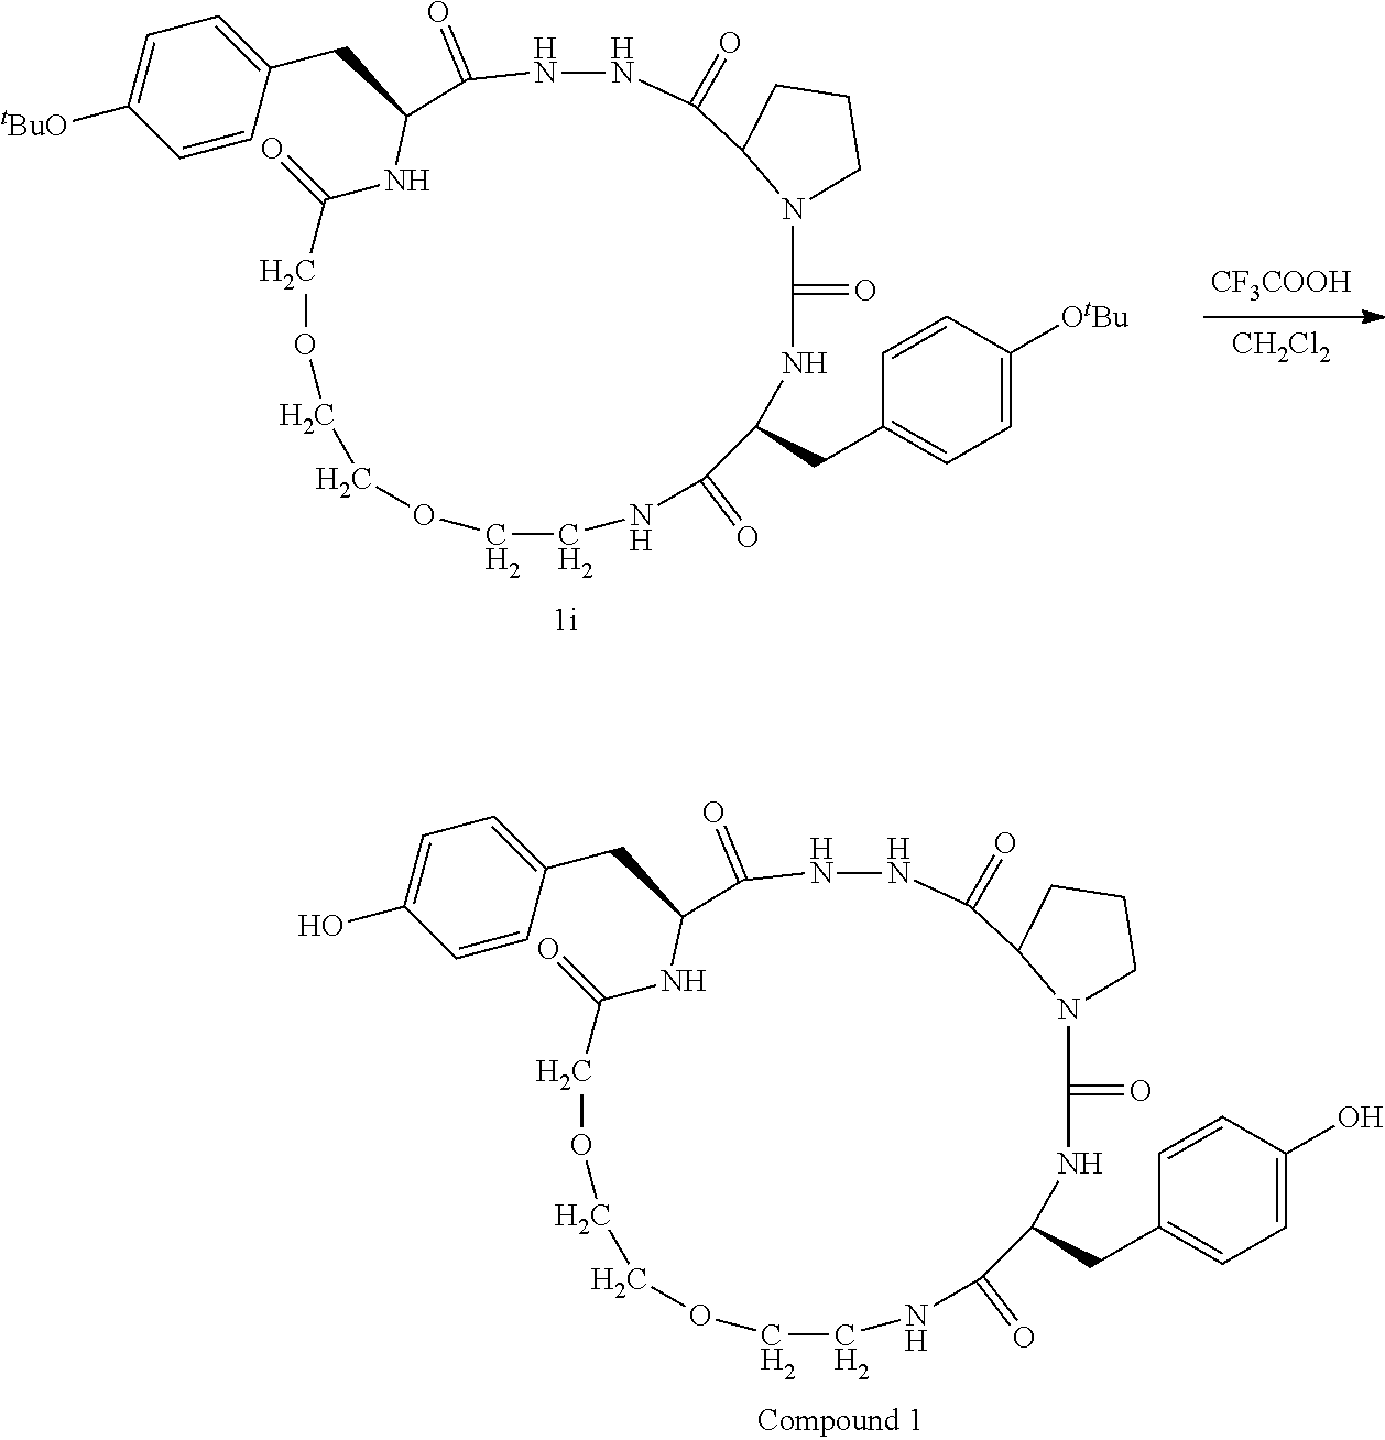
C1=C(O)C=CC(CC2C(=O)NNC(=O)C3N(CCC3)C(=O)NC(CC3=CC=C(O)C=C3)C(=O)NCCOCCOCC(=O)N2)=C1.C1=C([tBuO])C=CC(CC2C(=O)NNC(=O)C3N(CCC3)C(=O)NC(CC3=CC=C([OtBu])C=C3)C(=O)NCCOCCOCC(=O)N2)=C1.[CF3COOH].[CH2Cl2]
